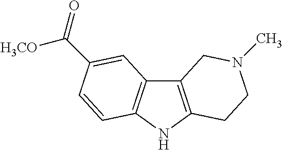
C12=C(NC3=C1C=C(C(=O)[H3CO])C=C3)CCN(C)C2
